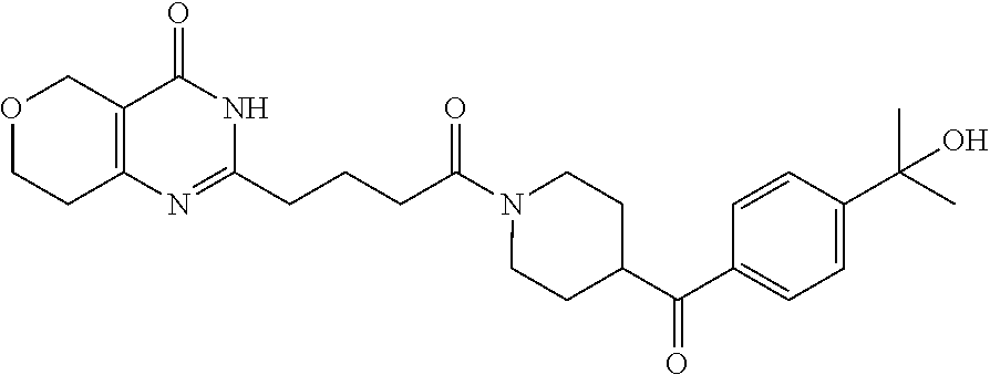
O1CCC2=C(C1)C(=O)NC(CCCC(N1CCC(C(C3=CC=C(C(C)(C)O)C=C3)=O)CC1)=O)=N2
